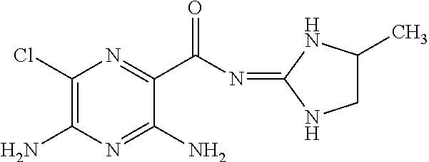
C1(Cl)=C(N)N=C(N)C(C(N=C2NCC(C)N2)=O)=N1
